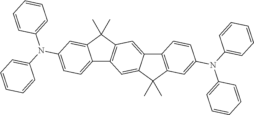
C12=CC=C(N(C3=CC=CC=C3)C3=CC=CC=C3)C=C1C(C)(C)C1=C2C=C2C(=C1)C1=C(C2(C)C)C=C(N(C2=CC=CC=C2)C2=CC=CC=C2)C=C1
